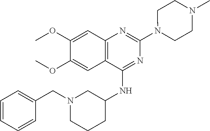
C12=C(C(NC3CN(CC4=CC=CC=C4)CCC3)=NC(N3CCN(C)CC3)=N1)C=C(OC)C(OC)=C2
